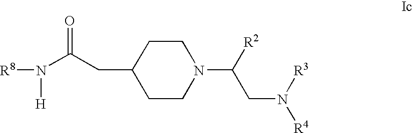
N(C(CC1CCN(C(CN([R4])[R3])[R2])CC1)=O)([R8])[H]
